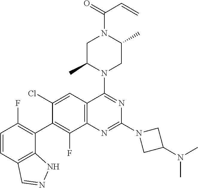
C1=CC2=C(C(C3=C(F)C4=C(C=C3Cl)C(N3CC(C)N(C(=O)C=C)CC3C)=NC(N3CC(N(C)C)C3)=N4)=C1F)NN=C2
